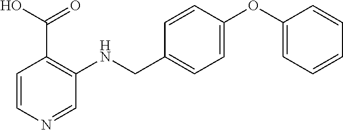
C1=CN=CC(NCC2=CC=C(OC3=CC=CC=C3)C=C2)=C1C(O)=O
